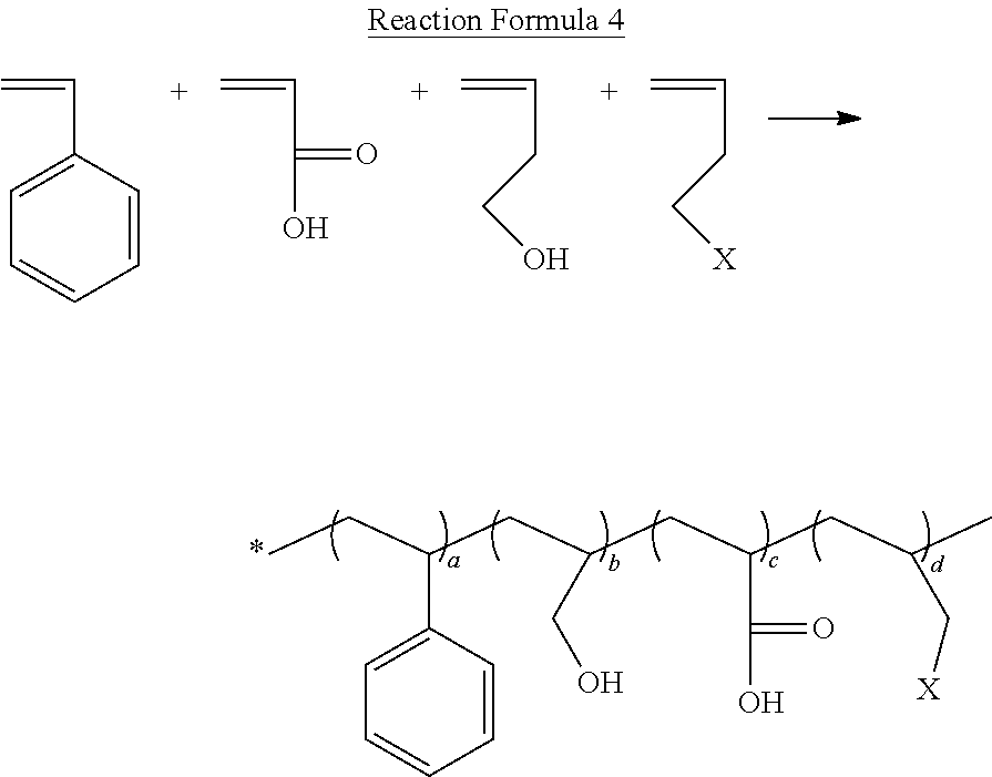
CCC(CC(CC(CC(C)C[X])C(O)=O)CO)C1=CC=CC=C1.C1=CC(C=C)=CC=C1.C(O)(C=C)=O.C(CO)C=C.C(C[X])C=C
